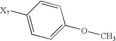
C1=C([X7])C=CC(OC)=C1
